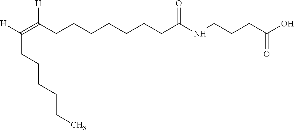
C(CCCCC(NCCCC(=O)O)=O)CCC(=C([H])CCCCCC)[H]
